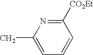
C1(C)=CC=CC([CO2Et])=N1
